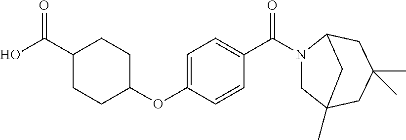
C1=C(OC2CCC(C(O)=O)CC2)C=CC(C(N2CC3(C)CC(C)(C)CC2C3)=O)=C1
